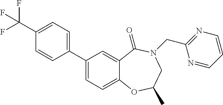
C1(C(F)(F)F)=CC=C(C2=CC=C3C(=C2)C(=O)N(CC2=NC=CC=N2)CC(C)O3)C=C1
